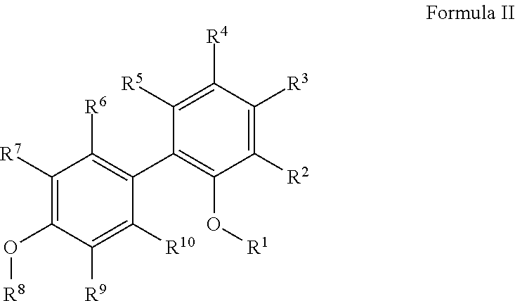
C1([R7])=C(O[R8])C([R9])=C([R10])C(C2=C(O[R1])C([R2])=C([R3])C([R4])=C2[R5])=C1[R6]
